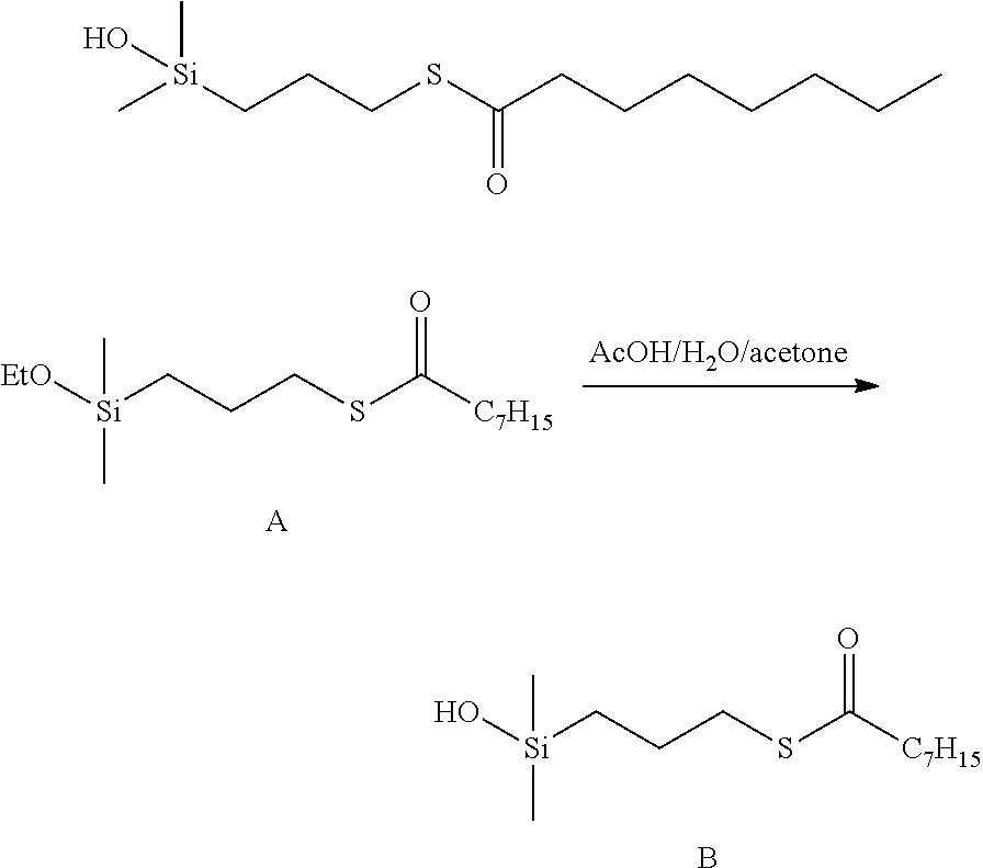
[Si](CCCSC([C7H15])=O)([EtO])(C)C.[A].[Si](CCCSC([C7H15])=O)(O)(C)C.B.C[Si](CCCSC(CCCCCCC)=O)(C)O
